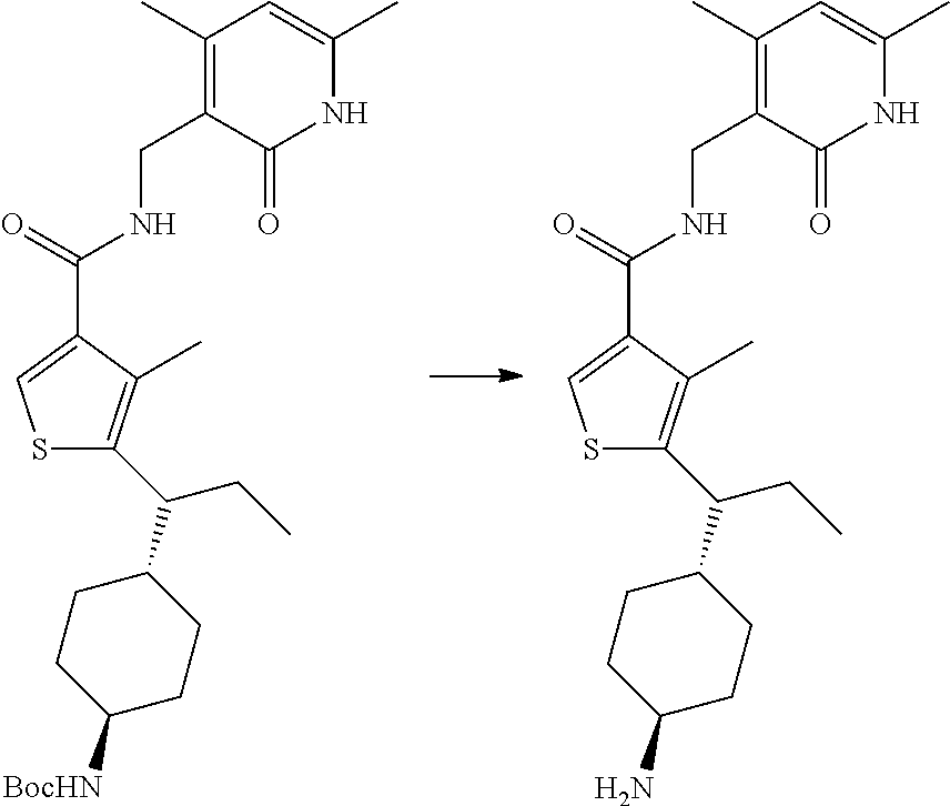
C(C1=CSC(C(CC)C2CCC([BocHN])CC2)=C1C)(NCC1=C(C)C=C(C)NC1=O)=O.C(C1=CSC(C(CC)C2CCC(N)CC2)=C1C)(NCC1=C(C)C=C(C)NC1=O)=O
